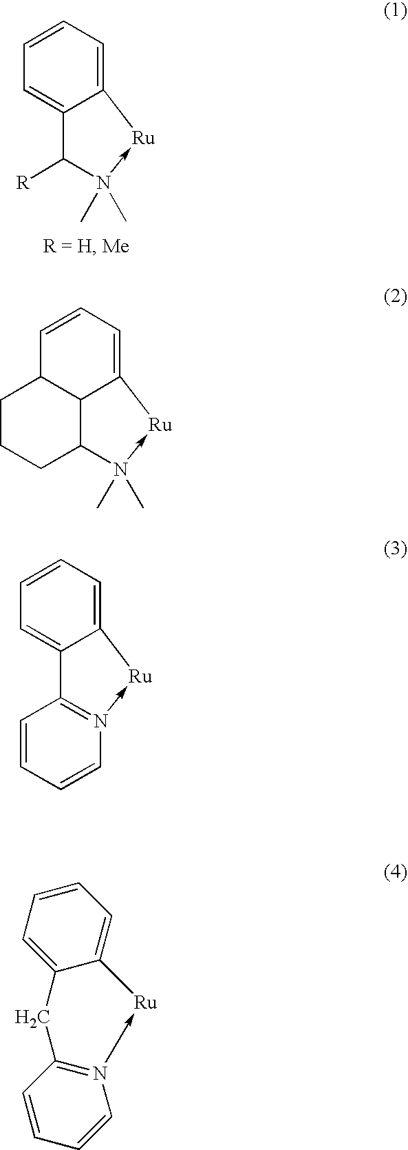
C1=CC=C2C(=C1)C([R])N(C)(C)->[Ru]2.C1=CC=C2C3C1CCCC3N(C)(C)->[Ru]2.C1=CC=C2C(=C1)C1=N(->[Ru]2)C=CC=C1.C1=CC=C2C(=C1)[Ru]-N1=C(C2)C=CC=C1
